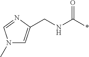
N1(C)C=C(CNC(*)=O)N=C1
